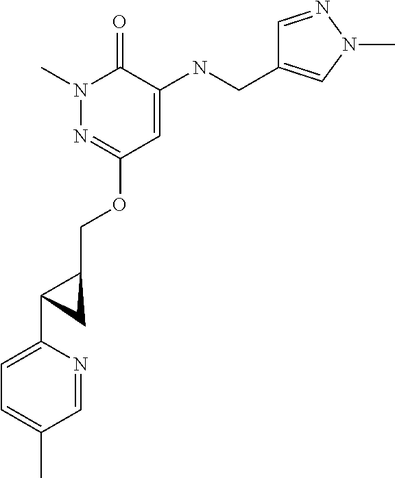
N1(C)N=C(OCC2CC2C2=CC=C(C)C=N2)C=C(NCC2=CN(C)N=C2)C1=O
